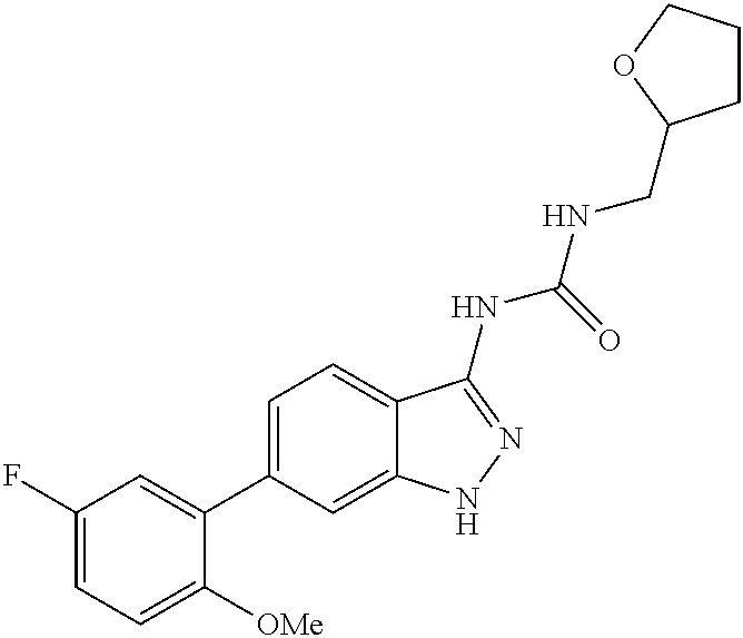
C1(F)=CC=C([OMe])C(C2=CC=C3C(=C2)NN=C3NC(NCC2CCCO2)=O)=C1
